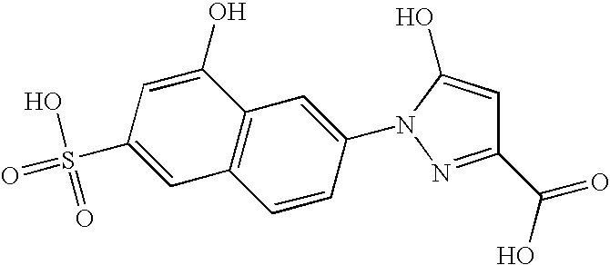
C1=C(O)C2=C(C=C1S(=O)(O)=O)C=CC(N1C(O)=CC(C(=O)O)=N1)=C2
